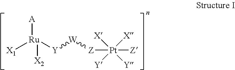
[X1][Ru]([Y][W][Z][Pt]([X])([X])([Y])([Y])[Z])([A])[X2]
